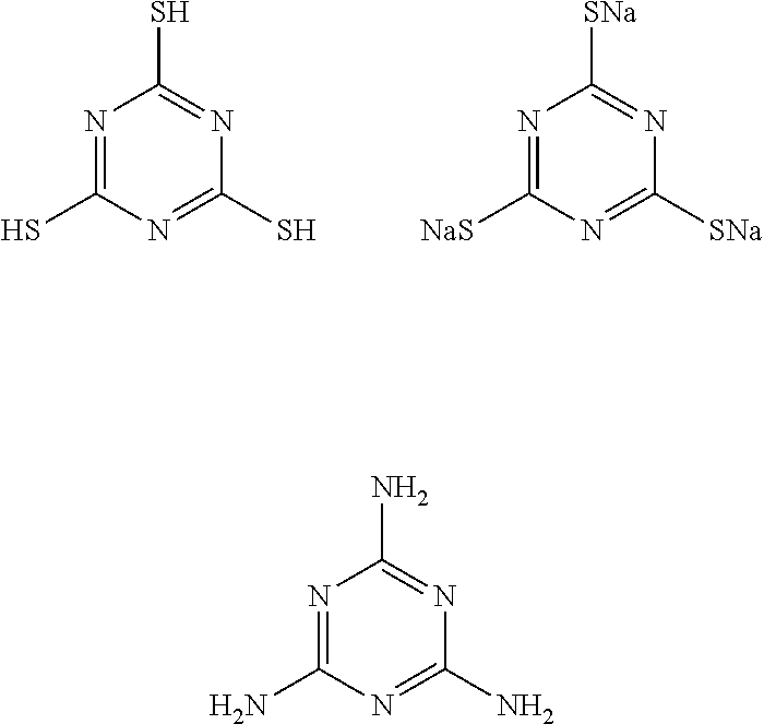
N1=C(S)N=C(S)N=C1S.N1=C([NaS])N=C([SNa])N=C1[SNa].N1=C(N)N=C(N)N=C1N
